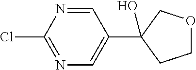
C1=NC(Cl)=NC=C1C1(O)CCOC1
